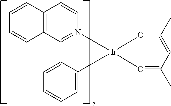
C12=C(C3=N(C=C1)[Ir]1(O=C(C)C=C(C)O1)C1=CC=CC=C31)C=CC=C2
